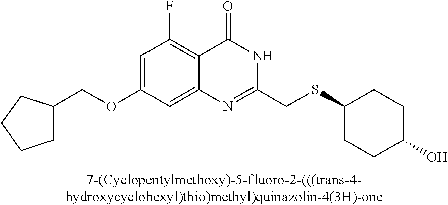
[7-(Cyclopentylmethoxy)-5-fluoro-2-(((trans-4-hydroxycyclohexyl)thio)methyl)quinazolin-4(3H)-one].C1(OCC2CCCC2)=CC(F)=C2C(=C1)N=C(CSC1CCC(O)CC1)NC2=O
